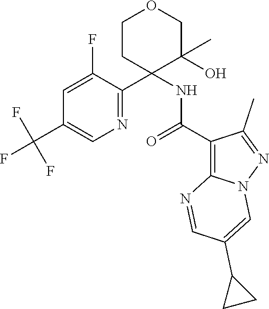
C1CC(C2=NC=C(C(F)(F)F)C=C2F)(NC(C2=C3N(N=C2C)C=C(C2CC2)C=N3)=O)C(O)(C)CO1
